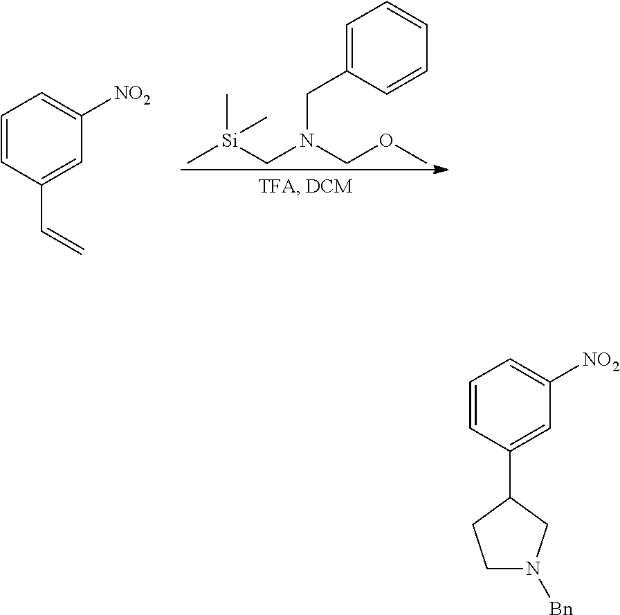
C1=C(CN(C[Si](C)(C)C)COC)C=CC=C1.C1=CC(C=C)=CC([NO2])=C1.C1=CC(C2CCN([Bn])C2)=CC([NO2])=C1
